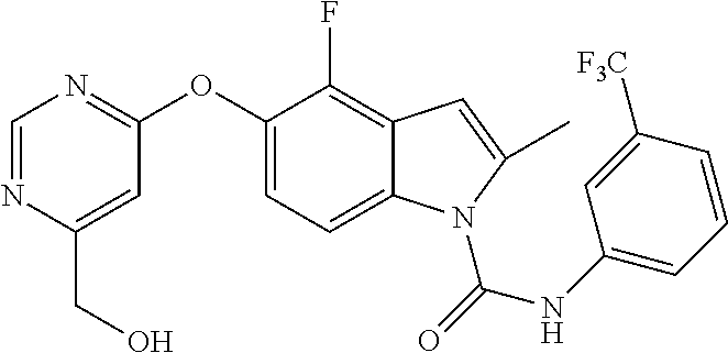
C1(OC2=NC=NC(CO)=C2)=CC=C2C(=C1F)C=C(C)N2C(NC1=CC=CC([F3C])=C1)=O
